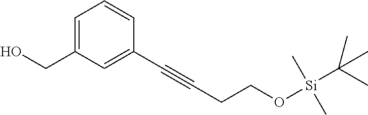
C1=C(CO)C=C(C#CCCO[Si](C(C)(C)C)(C)C)C=C1
